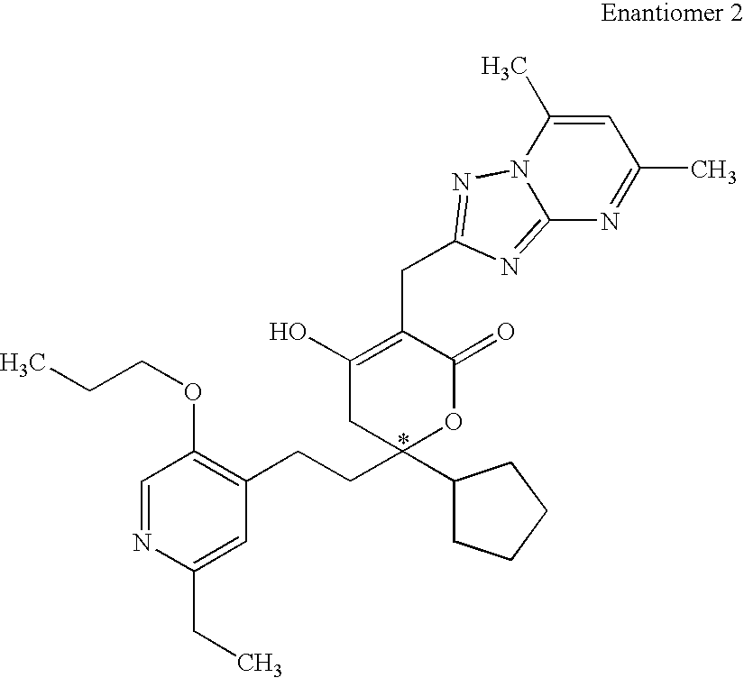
C12=NC(CC3=C(O)CC(CCC4=C(OCCC)C=NC(CC)=C4)(C4CCCC4)OC3=O)=NN1C(C)=CC(C)=N2
